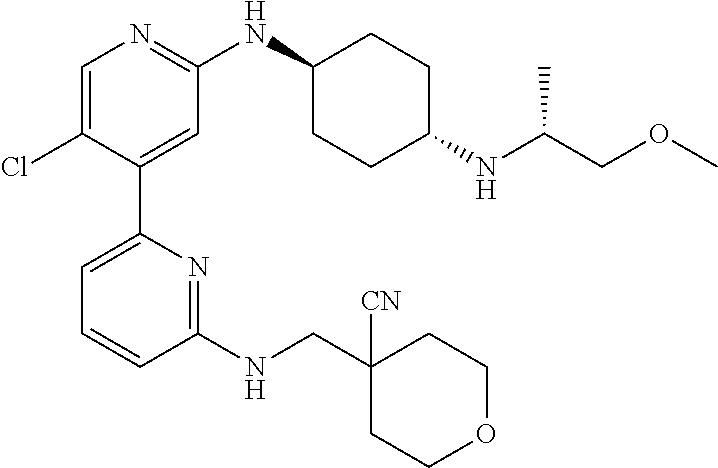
C1=C(Cl)C(C2=CC=CC(NCC3([CN])CCOCC3)=N2)=CC(NC2CCC(NC(COC)C)CC2)=N1
